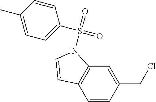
C1=CC(CCl)=CC2=C1C=CN2S(C1=CC=C(C)C=C1)(=O)=O
